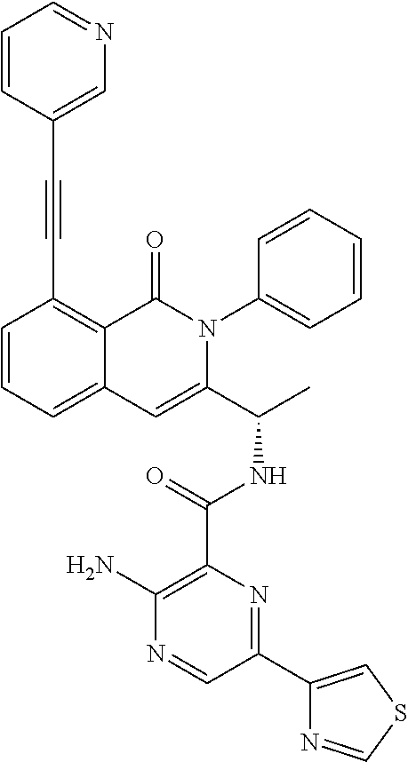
C1(C(NC(C2=CC3=CC=CC(C#CC4=CN=CC=C4)=C3C(=O)N2C2=CC=CC=C2)C)=O)=C(N)N=CC(C2=CSC=N2)=N1
